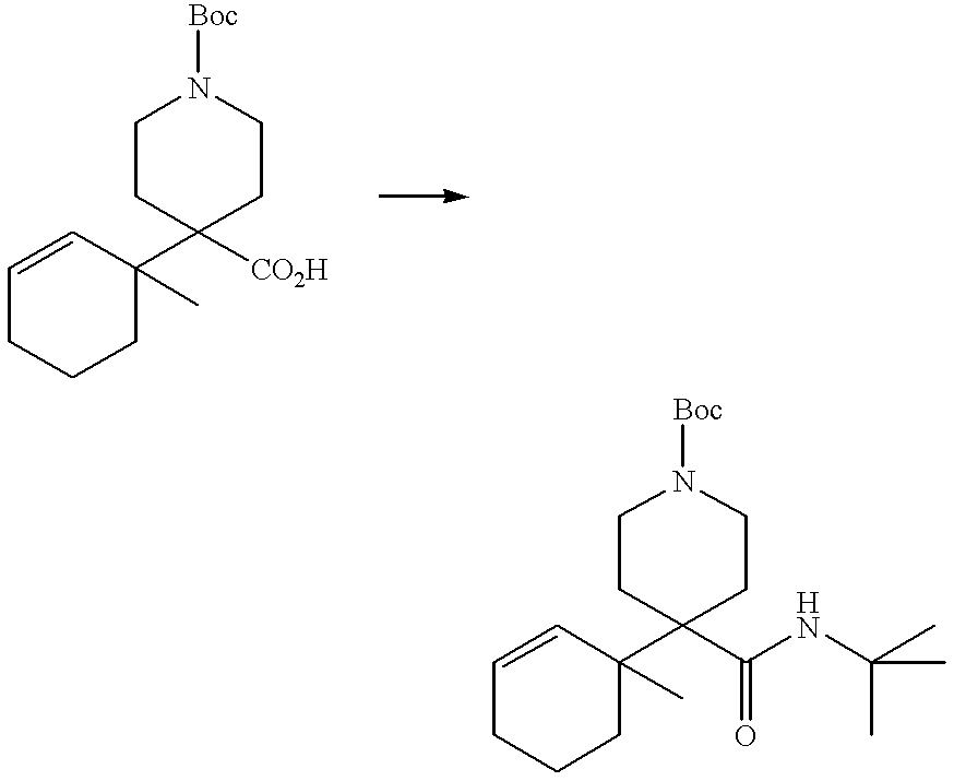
C1=CC(C2([CO2H])CCN([Boc])CC2)(C)CCC1.C1=CC(C2(C(NC(C)(C)C)=O)CCN([Boc])CC2)(C)CCC1
